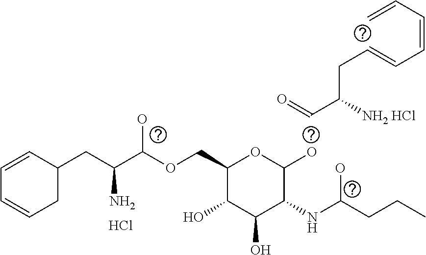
C1(CC(C(OCC2C(O)C(O)C(NC(CCC)O)C(O)O2)O)N)C=CC=CC1.Cl.O=CC(CC=CC=CC=C)[NH2 HCl]
